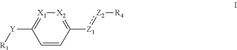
C1=CC([Z1]:[Z2][R4])=[X2][X1]=C1[Y][R1]
